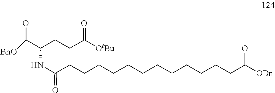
[BnO]C(=O)C(CCC([OtBu])=O)NC(=O)CCCCCCCCCCCCC([OBn])=O
